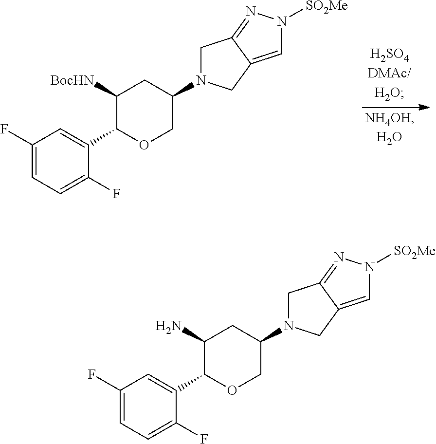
C1(F)=CC=C(F)C(C2C([BocHN])CC(N3CC4=NN([SO2Me])C=C4C3)CO2)=C1.C1(F)=CC=C(F)C(C2C(N)CC(N3CC4=NN([SO2Me])C=C4C3)CO2)=C1
